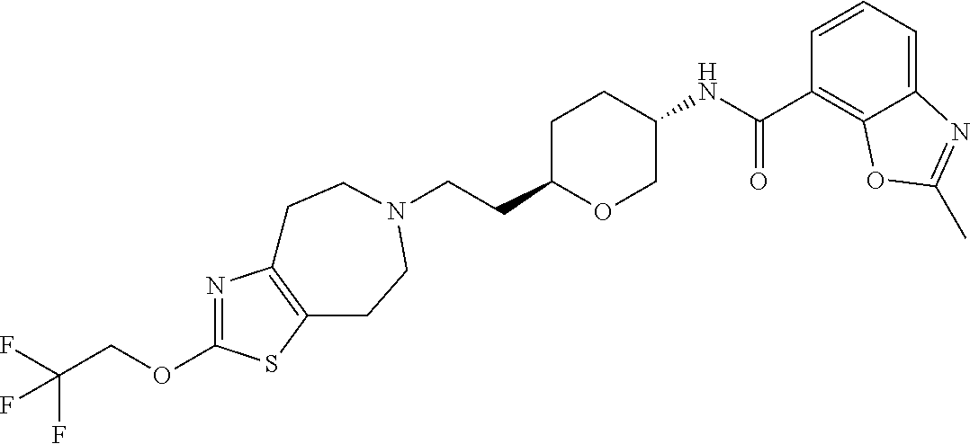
C(CC1OCC(NC(C2=C3C(=CC=C2)N=C(C)O3)=O)CC1)N1CCC2=C(N=C(OCC(F)(F)F)S2)CC1
